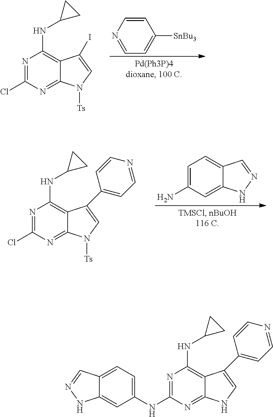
C1(NC2=NC(NC3CC3)=C3C(=N2)NC=C3C2=CC=NC=C2)=CC=C2C(=C1)NN=C2.N1=C(Cl)N=C2C(=C1NC1CC1)C(I)=CN2[Ts].C1=CN=CC=C1[SnBu3].C1(N)=CC=C2C(=C1)NN=C2.N1=C(Cl)N=C2C(=C1NC1CC1)C(C1=CC=NC=C1)=CN2[Ts]
